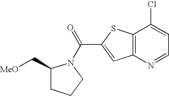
C(C1=CC2=C(S1)C(Cl)=CC=N2)(=O)N1C(C[MeO])CCC1
